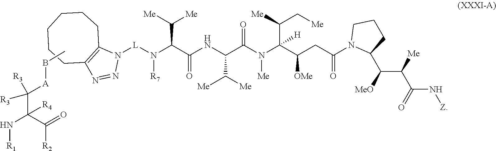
N1([L]N(C(C(NC(C(N(C(C(CC(N2C(C(C([Me])C(N[Z])=O)[MeO])CCC2)=O)[OMe])(C([Me])C[Me])[H])[Me])=O)C([Me])[Me])=O)C([Me])[Me])[R7])C2=C(N=N1)CCCCCC2.CB[A]C(C(C(=O)[R2])(N[R1])[R4])([R3])[R3]
